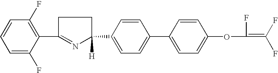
C1=C(F)C(C2=NC(C3=CC=C(C4=CC=C(OC(=C(F)F)F)C=C4)C=C3)([H])CC2)=C(F)C=C1
